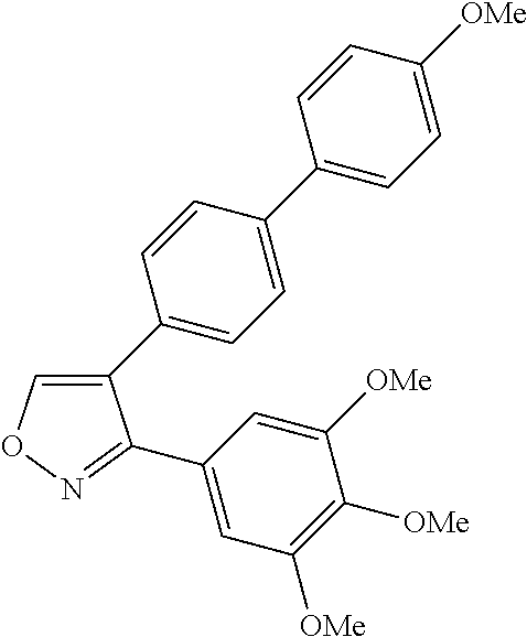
C1(C2=CC=C(C3=CC=C([OMe])C=C3)C=C2)=CON=C1C1=CC([OMe])=C([OMe])C([OMe])=C1
